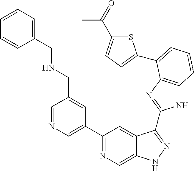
C1=NC=C(C2=NC=C3C(=C2)C(C2=NC4=C(N2)C=CC=C4C2=CC=C(C(=O)C)S2)=NN3)C=C1CNCC1=CC=CC=C1
